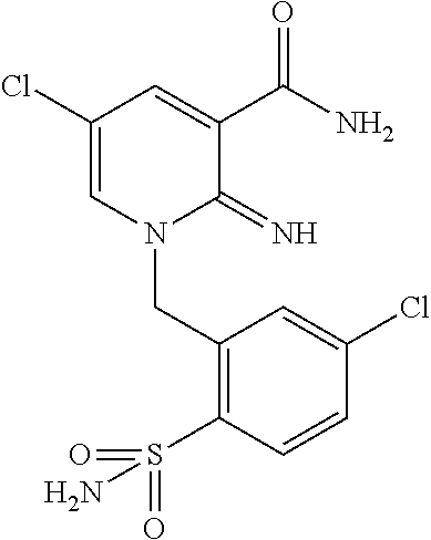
C1(Cl)=CN(CC2=C(S(=O)(=O)N)C=CC(Cl)=C2)C(=N)C(C(N)=O)=C1
